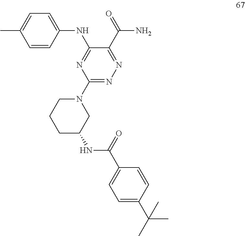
C1=C(NC2=NC(N3CCCC(NC(=O)C4=CC=C(C(C)(C)C)C=C4)C3)=NN=C2C(N)=O)C=CC(C)=C1
